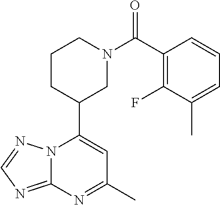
N12C(=NC=N1)N=C(C)C=C2C1CN(C(=O)C2=C(F)C(C)=CC=C2)CCC1
